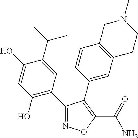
C1(O)=CC(O)=C(C2=NOC(C(=O)N)=C2C2=CC3=C(C=C2)CN(C)CC3)C=C1C(C)C
